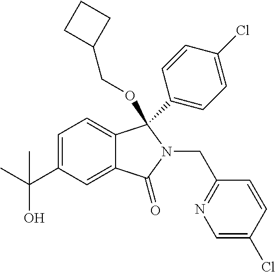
C1=C(C(C)(O)C)C=C2C(=C1)C(C1=CC=C(Cl)C=C1)(OCC1CCC1)N(CC1=NC=C(Cl)C=C1)C2=O
